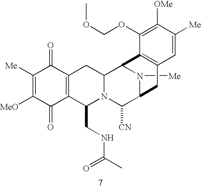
N1([Me])C2C([CN])N3C(CNC(C)=O)C4=C(C(=O)C([Me])=C([MeO])C4=O)CC3C1C1=C(C2)C=C([Me])C([OMe])=C1OCOC
